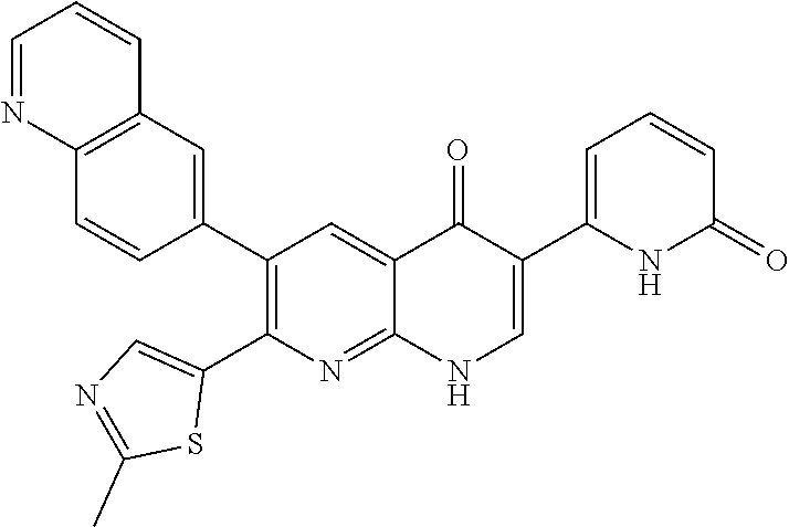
C12=C(C=C(C3=C(C4=CN=C(C)S4)N=C4C(=C3)C(=O)C(C3=CC=CC(=O)N3)=CN4)C=C1)C=CC=N2
